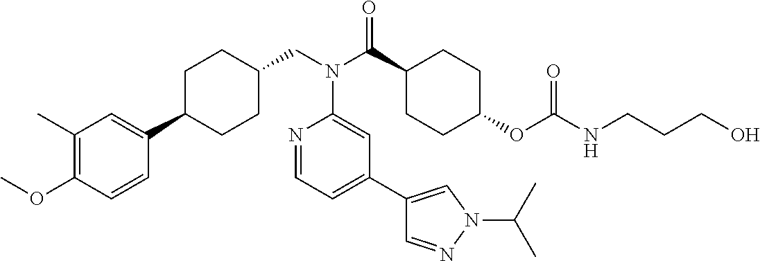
C1(C)=C(OC)C=CC(C2CCC(CN(C(C3CCC(OC(NCCCO)=O)CC3)=O)C3=CC(C4=CN(C(C)C)N=C4)=CC=N3)CC2)=C1
